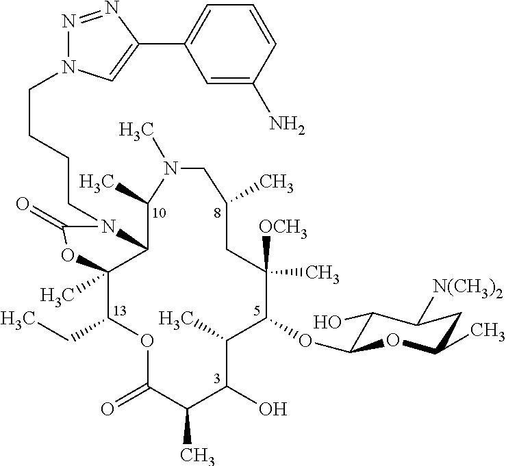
C12C(C)(C(CC)OC(=O)C(C)C(O)C(C)C(OC3C(O)C([N(CH3)2])CC(C)O3)C([OCH3])(C)CC(C)CN(C)C1C)OC(=O)N2CCCCN1N=NC(C2=CC=CC(N)=C2)=C1
